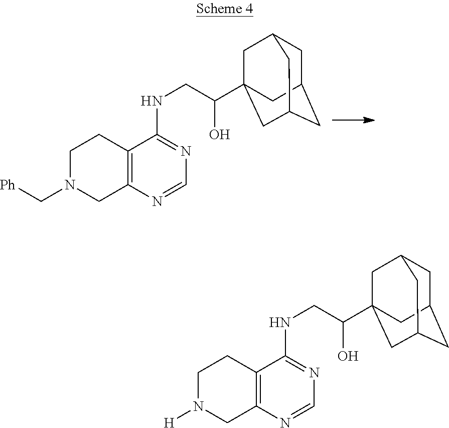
C12=C(N=CN=C1NCC(O)C13CC4CC(CC(C1)C4)C3)CN(C[Ph])CC2.C12=C(N=CN=C1NCC(O)C13CC4CC(CC(C1)C4)C3)CN([H])CC2
